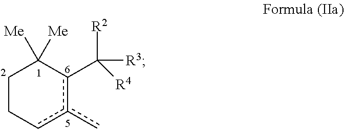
C1Ccc(c)c(C([R3])([R2])[R4])C1([Me])[Me]
